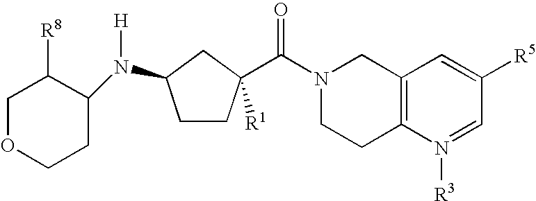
C(N1CCC2=C(C1)C=C([R5])C=N2[R3])(=O)C1([R1])CCC(N(C2CCOCC2[R8])[H])C1
